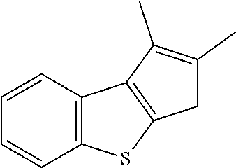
C1=CC2=C(C=C1)SC1=C2C(C)=C(C)C1
